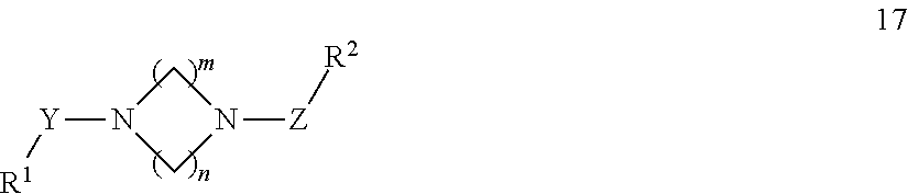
[Y](N1CN([Z][R2])C1)[R1]
